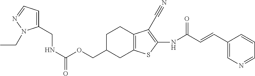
N(C(OCC1CC2=C(CC1)C(C#N)=C(NC(C=CC1=CN=CC=C1)=O)S2)=O)CC1=CC=NN1CC
